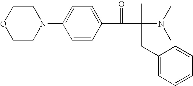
C1=CC(C(=O)C(C)(N(C)C)CC2=CC=CC=C2)=CC=C1N1CCOCC1
